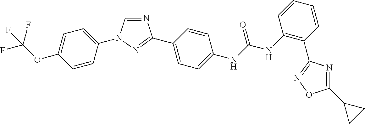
C1=C(OC(F)(F)F)C=CC(N2C=NC(C3=CC=C(NC(NC4=C(C5=NOC(C6CC6)=N5)C=CC=C4)=O)C=C3)=N2)=C1
